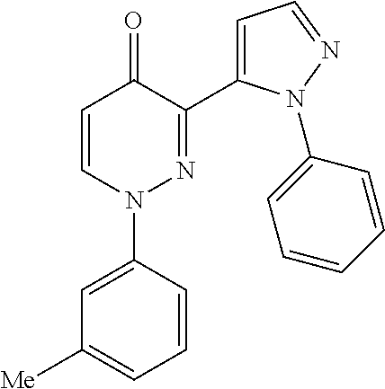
C1=C(N2N=C(C3=CC=NN3C3=CC=CC=C3)C(=O)C=C2)C=CC=C1[Me]
